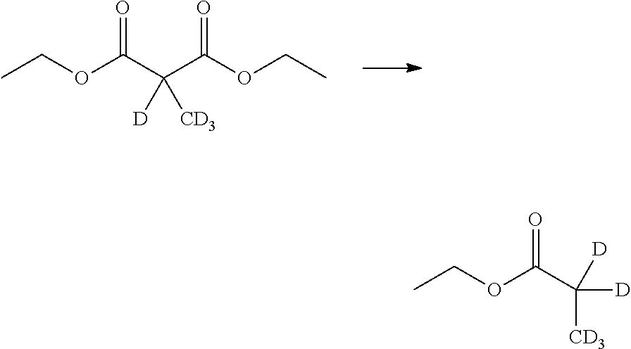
CCOC(C(C(OCC)=O)([CD3])[D])=O.CCOC(C([CD3])([D])[D])=O
